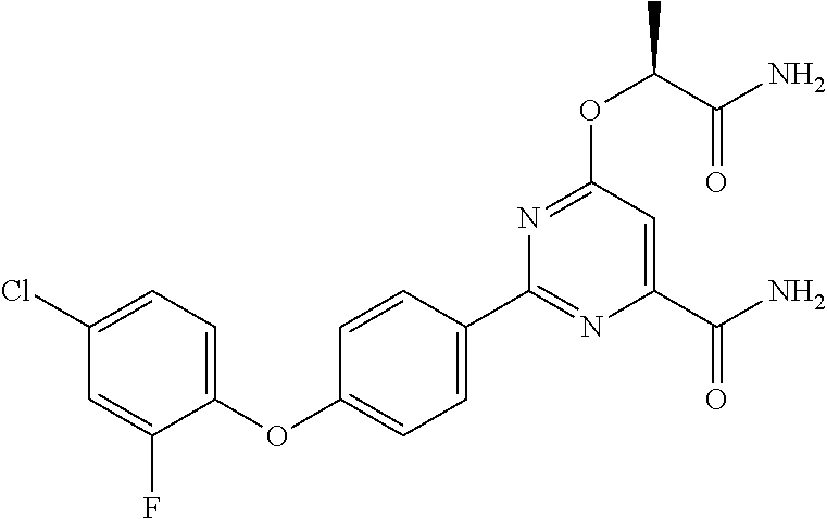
C1=C(F)C(OC2=CC=C(C3=NC(C(N)=O)=CC(OC(C(N)=O)C)=N3)C=C2)=CC=C1Cl
